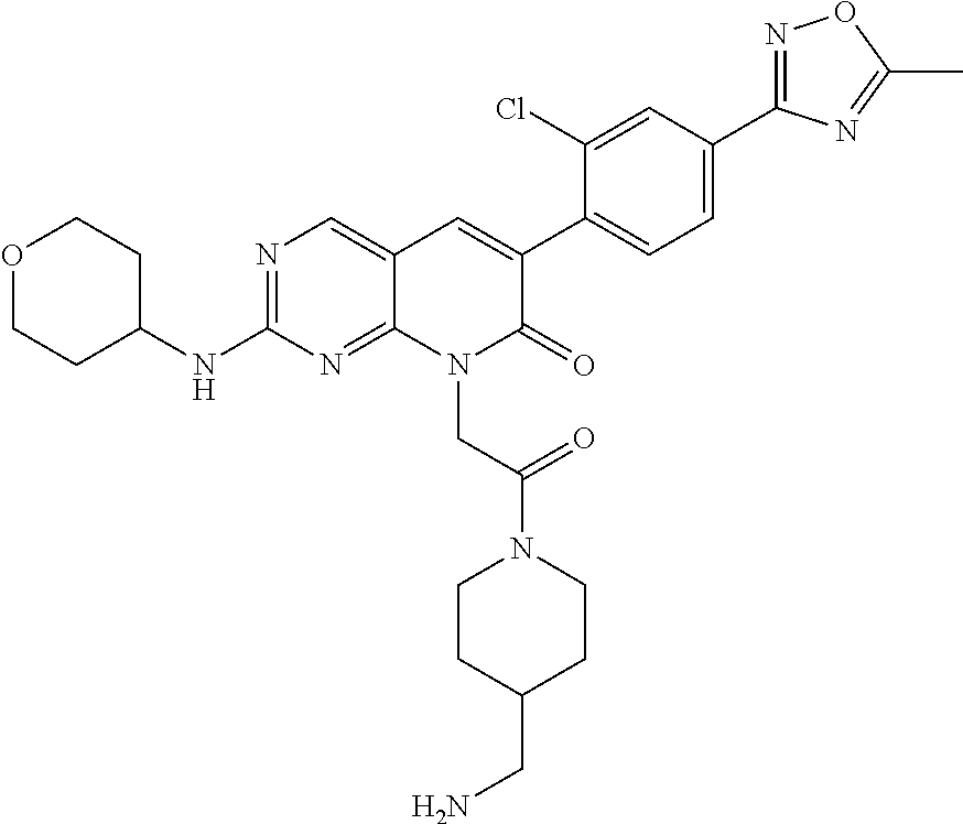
N1=C(C2=CC=C(C3=CC4=CN=C(NC5CCOCC5)N=C4N(CC(=O)N4CCC(CN)CC4)C3=O)C(Cl)=C2)N=C(C)O1
